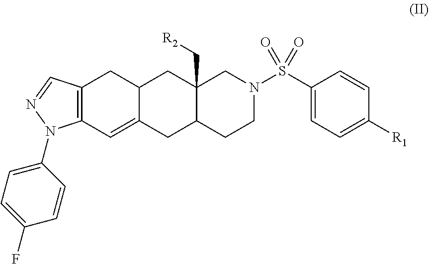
C12=C(C=C3C(C1)CC1(C[R2])C(C3)CCN(S(C3=CC=C([R1])C=C3)(=O)=O)C1)N(C1=CC=C(F)C=C1)N=C2
